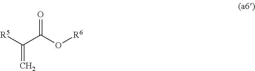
C(=C)(C(O[R6])=O)[R5]
